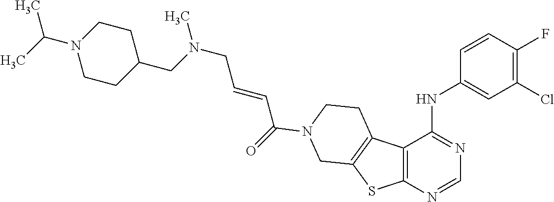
N(CC=CC(=O)N1CCC2=C(SC3=C2C(NC2=CC(Cl)=C(F)C=C2)=NC=N3)C1)(C)CC1CCN(C(C)C)CC1
